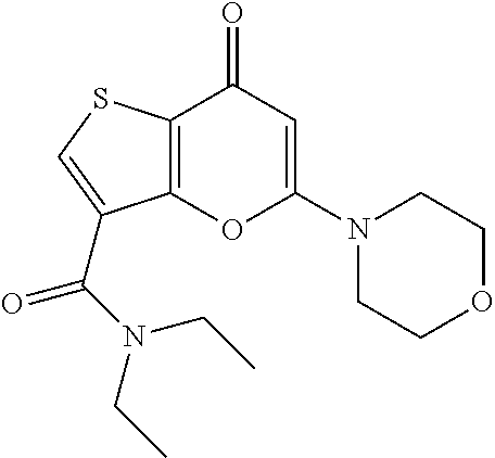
C12=C(SC=C1C(=O)N(CC)CC)C(=O)C=C(N1CCOCC1)O2
